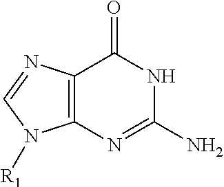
C12=C(N=CN1[R1])C(=O)NC(N)=N2
